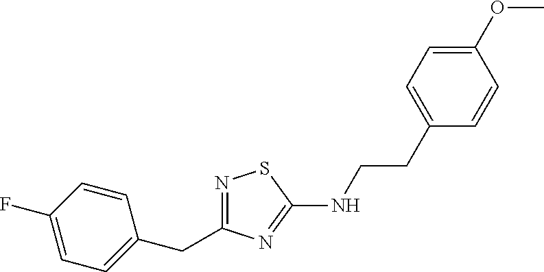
N1=C(CC2=CC=C(F)C=C2)N=C(NCCC2=CC=C(OC)C=C2)S1
